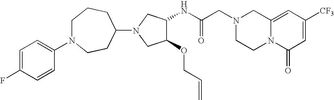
C12=CC([CF3])=CC(=O)N1CCN(CC(NC1C(OCC=C)CN(C3CCN(C4=CC=C(F)C=C4)CCC3)C1)=O)C2
